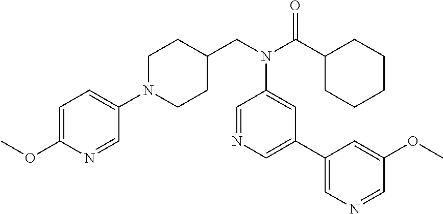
C1(N2CCC(CN(C(C3CCCCC3)=O)C3=CC(C4=CN=CC(OC)=C4)=CN=C3)CC2)=CC=C(OC)N=C1
